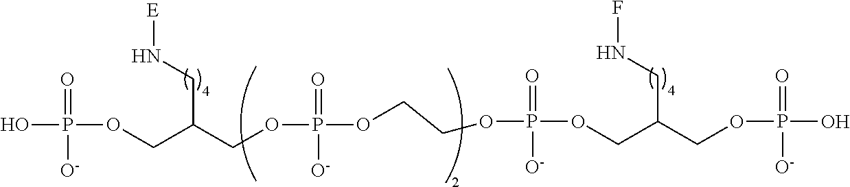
[E]NCC(COP(=O)([O-])O)COP(=O)([O-])OCCOP(=O)([O-])OCC(CNF)COP(=O)([O-])O
